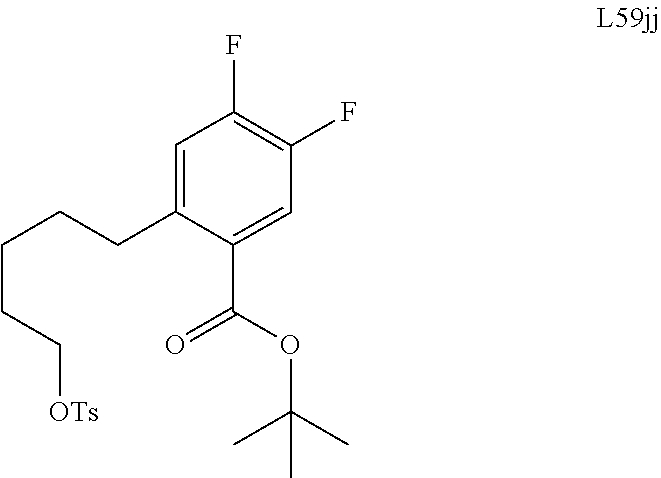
C1=C(C(OC(C)(C)C)=O)C(CCCCC[OTs])=CC(F)=C1F
